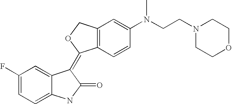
C12=C(C=C(N(CCN3CCOCC3)C)C=C1)COC2=C1C2=CC(F)=CC=C2NC1=O
